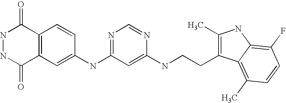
C1(NC2=NC=NC(NCCC3=C(C)NC4=C(F)C=CC(C)=C34)=C2)=CC2=C(C=C1)C(=O)NNC2=O
